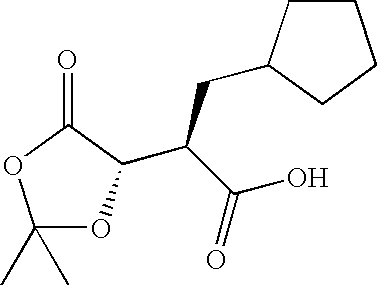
C1(C)(C)OC(C(C(=O)O)CC2CCCC2)C(=O)O1
